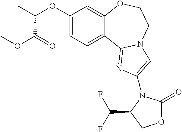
C1(OC(C)C(=O)OC)=CC=C2C(=C1)OCCN1C2=NC(N2C(=O)OCC2C(F)F)=C1
